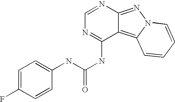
C1=NC2=NN3C(=C2C(NC(=O)NC2=CC=C(F)C=C2)=N1)C=CC=C3
